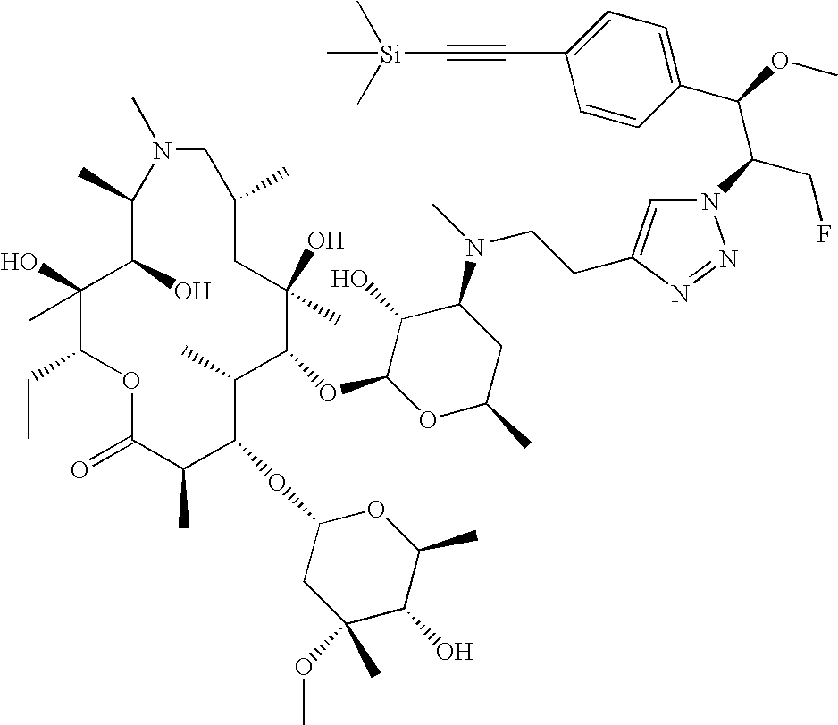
C1(C)C(O)C(C)(O)C(CC)OC(=O)C(C)C(OC2CC(C)(OC)C(O)C(C)O2)C(C)C(OC2OC(C)CC(N(CCC3=CN(C(CF)C(C4=CC=C(C#C[Si](C)(C)C)C=C4)OC)N=N3)C)C2O)C(C)(O)CC(C)CN1C
